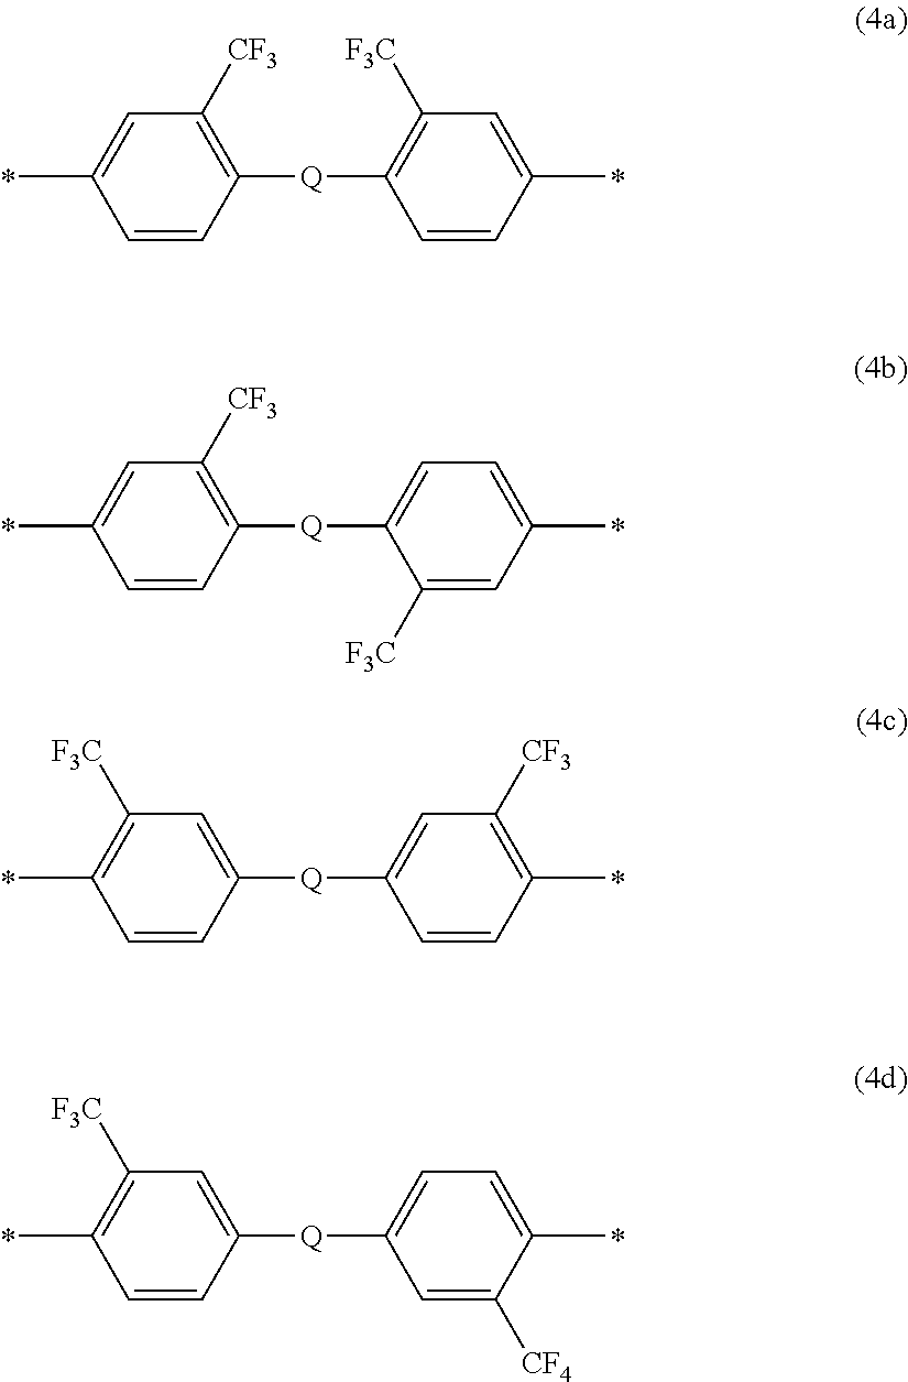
C1=C(C)C=CC([Q]C2=C([F3C])C=C(C)C=C2)=C1[CF3].C1=C(C)C=CC([Q]C2=CC=C(C)C=C2[F3C])=C1[CF3].C1([F3C])=C(C)C=CC([Q]C2=CC([CF3])=C(C)C=C2)=C1.C1([F3C])=C(C)C=CC([Q]C2=CC=C(C)C([CF4])=C2)=C1
